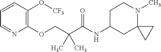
C1=CC(O[CF3])=C(OCC(C(NC2CC3(N(C)CC2)CC3)=O)(C)C)N=C1
